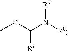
COC(N([R8])[R7])[R6]
